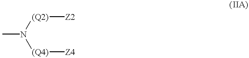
CN([(Q4)][Z4])[(Q2)][Z2]
